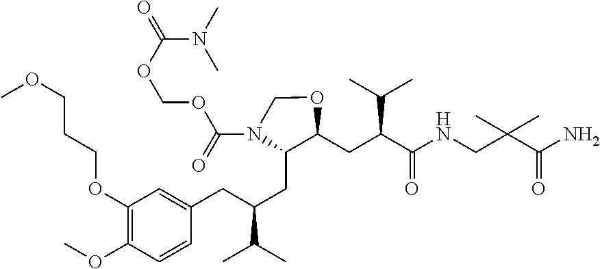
O(COC(N1C(CC(CC2=CC(OCCCOC)=C(OC)C=C2)C(C)C)C(CC(C(=O)NCC(C(=O)N)(C)C)C(C)C)OC1)=O)C(=O)N(C)C
